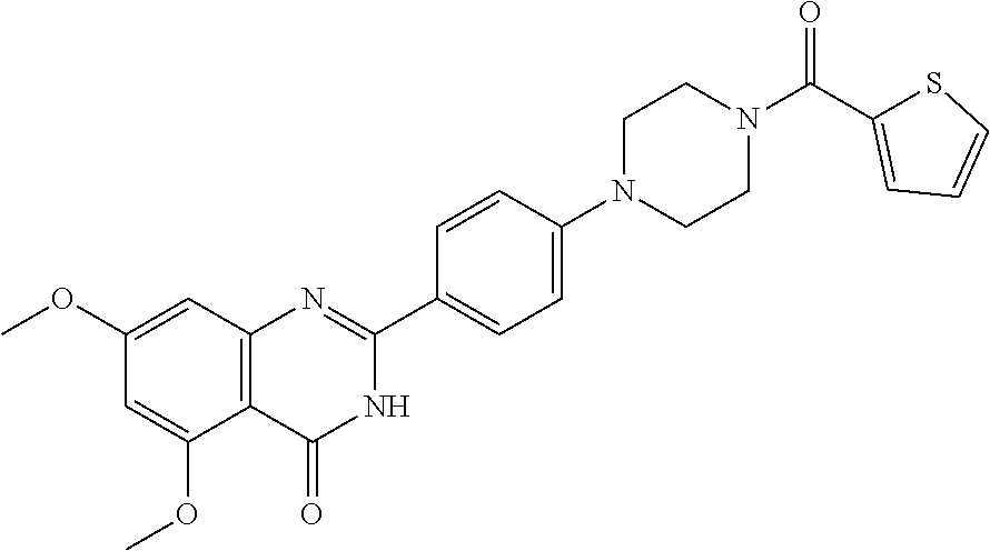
COC1=CC2=C(C(OC)=C1)C(=O)NC(C1=CC=C(N3CCN(C(C4=CC=CS4)=O)CC3)C=C1)=N2
